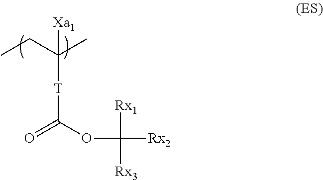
[Xa1]C([T]C(=O)OC([Rx1])([Rx3])[Rx2])(C)CC
